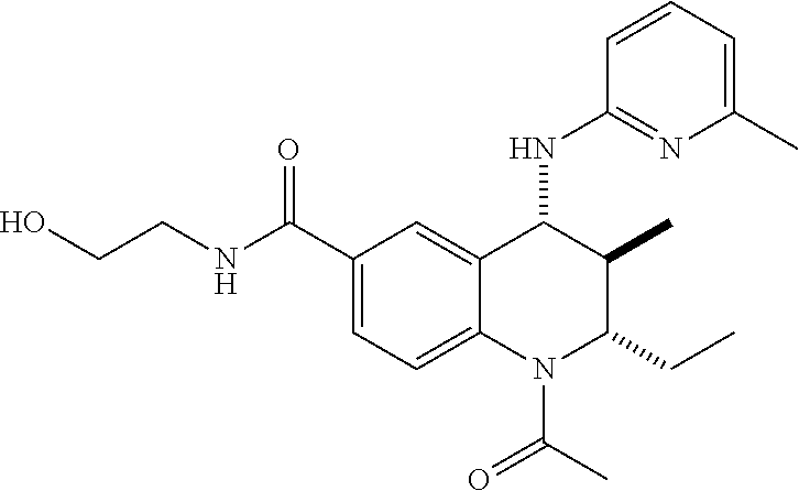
C1(C(NCCO)=O)=CC=C2C(=C1)C(NC1=NC(C)=CC=C1)C(C)C(CC)N2C(C)=O
